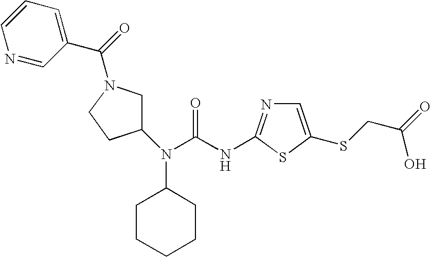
N(C(N(C1CCN(C(=O)C2=CC=CN=C2)C1)C1CCCCC1)=O)C1=NC=C(SCC(=O)O)S1
